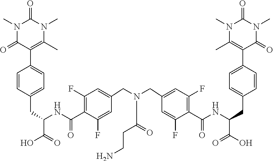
N1(C)C(=O)C(C2=CC=C(CC(NC(=O)C3=C(F)C=C(CN(CC4=CC(F)=C(C(NC(CC5=CC=C(C6=C(C)N(C)C(=O)N(C)C6=O)C=C5)C(=O)O)=O)C(F)=C4)C(CCN)=O)C=C3F)C(O)=O)C=C2)=C(C)N(C)C1=O
